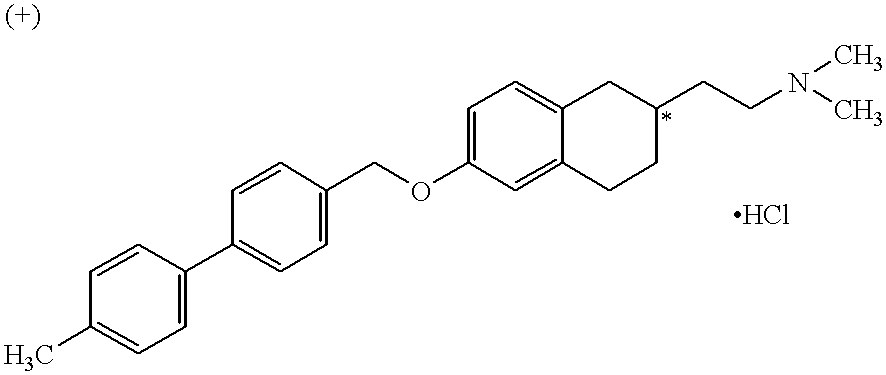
C1=CC(C)=CC=C1C1=CC=C(COC2=CC=C3C(=C2)CCC(CCN(C)C)C3)C=C1
